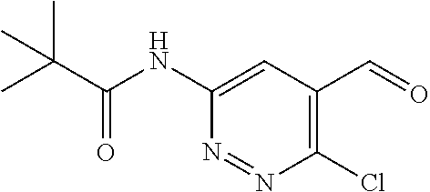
C1(NC(=O)C(C)(C)C)=CC(C=O)=C(Cl)N=N1
